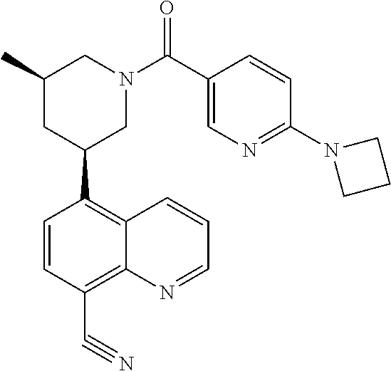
C1(C2CN(C(C3=CN=C(N4CCC4)C=C3)=O)CC(C)C2)=C2C(=C(C#N)C=C1)N=CC=C2
